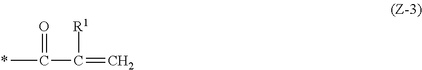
CC(=O)C([R1])=C
